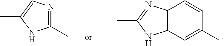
C12=C(C=C(C)C=C1)NC(C)=N2.N1=C(C)NC(C)=C1
